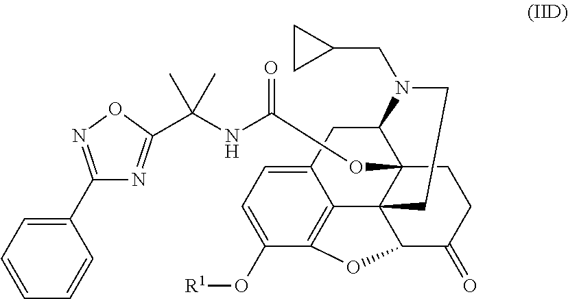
C12=CC=C(O[R1])C3=C1C14C(OC(NC(C)(C)C5=NC(C6=CC=CC=C6)=NO5)=O)(C(C2)N(CC2CC2)CC1)CCC(=O)C4O3
